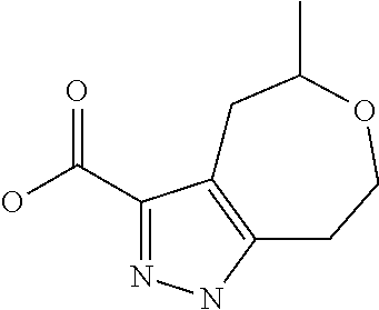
C1(C(=O)O)=NNC2=C1CC(C)OCC2
